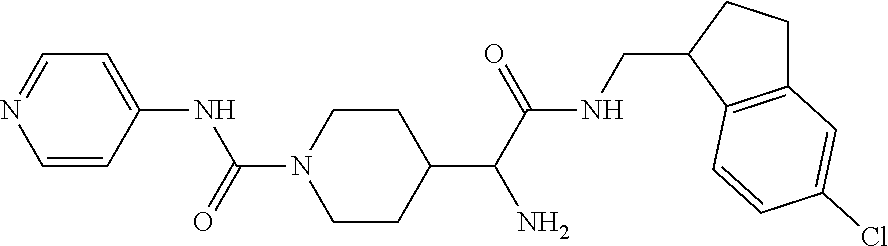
C1=CC(NC(N2CCC(C(C(NCC3C4=C(CC3)C=C(Cl)C=C4)=O)N)CC2)=O)=CC=N1
